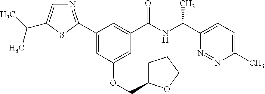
C1(C2=NC=C(C(C)C)S2)=CC(OCC2CCCO2)=CC(C(NC(C2=CC=C(C)N=N2)C)=O)=C1
